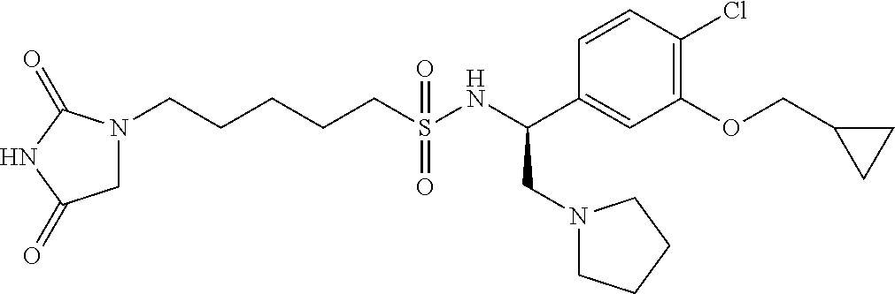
N1(CCCCCS(NC(C2=CC(OCC3CC3)=C(Cl)C=C2)CN2CCCC2)(=O)=O)CC(=O)NC1=O
